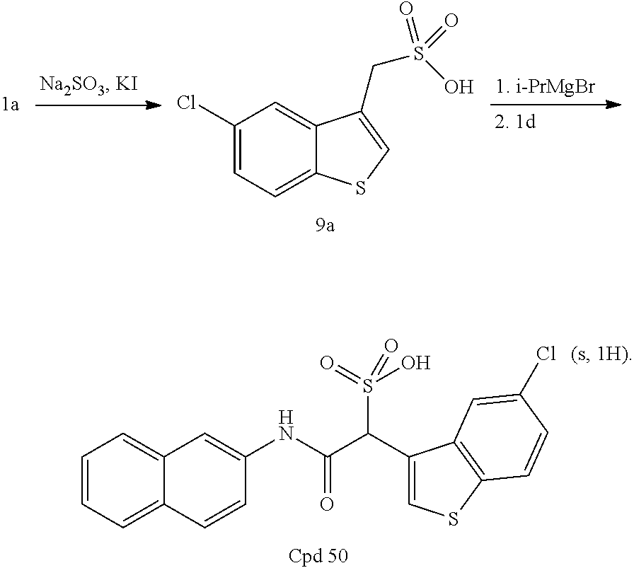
C1(Cl)=CC=C2C(=C1)C(CS(=O)(O)=O)=CS2.C1=CC=C2C(=C1)C=C(NC(C(C1=CSC3=C1C=C(Cl)C=C3)S(O)(=O)=O)=O)C=C2
